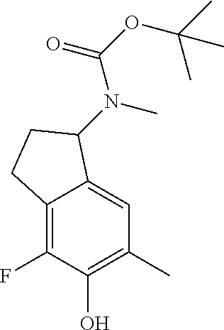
C12=C(F)C(O)=C(C)C=C1C(N(C)C(OC(C)(C)C)=O)CC2
